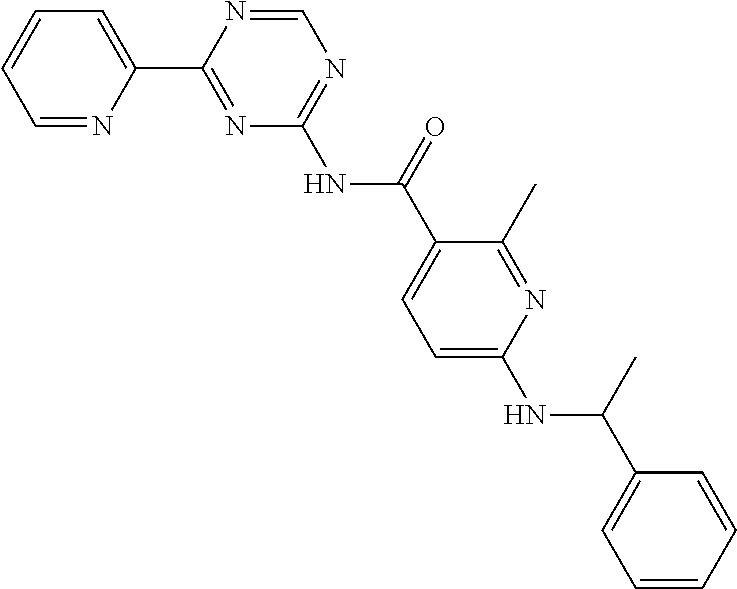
C1=NC(C2=NC(NC(C3=CC=C(NC(C4=CC=CC=C4)C)N=C3C)=O)=NC=N2)=CC=C1
